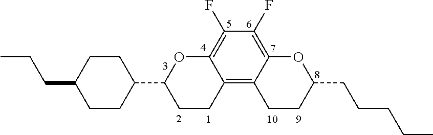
C1(F)=C2C(=C3C(=C1F)OC(C1CCC(CCC)CC1)CC3)CCC(CCCCC)O2
